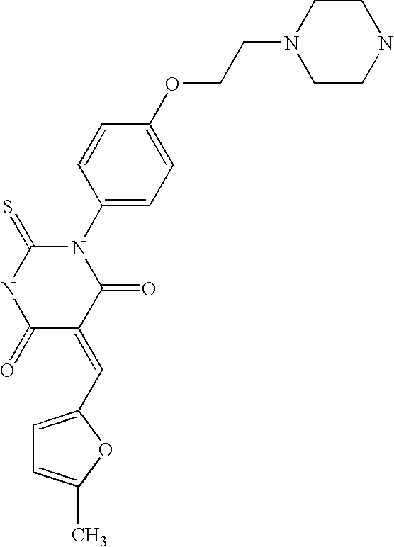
C(OC1=CC=C(N2C(=S)NC(=O)C(=CC3=CC=C(C)O3)C2=O)C=C1)CN1CCNCC1
